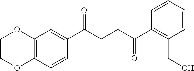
C1(C(CCC(C2=C(CO)C=CC=C2)=O)=O)=CC2=C(C=C1)OCCO2
